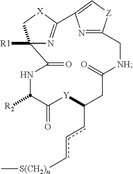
N1C(=O)C2([R1])N=C(C3=C[Z]C(=N3)C[NH]C(=O)CC(ccc[S(CH2)n]C)[Y]C(=O)C1[R2])[X]C2
